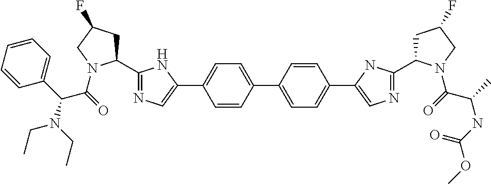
C1(C2=NC=C(C3=CC=C(C4=CC=C(C5=CN=C(C6CC(F)CN6C(C(NC(=O)OC)C)=O)N5)C=C4)C=C3)N2)CC(F)CN1C(=O)C(C1=CC=CC=C1)N(CC)CC
